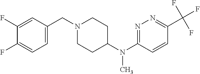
C1=C(CN2CCC(N(C3=NN=C(C(F)(F)F)C=C3)C)CC2)C=C(F)C(F)=C1
